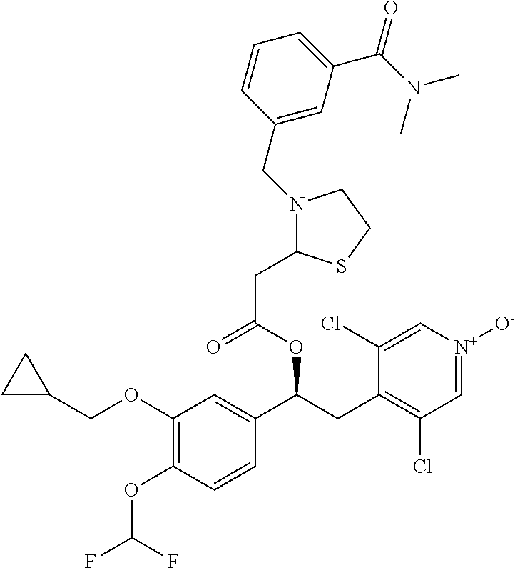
C1(OC(F)F)=C(OCC2CC2)C=C(C(CC2=C(Cl)C=[N+]([O-])C=C2Cl)OC(=O)CC2N(CC3=CC(C(N(C)C)=O)=CC=C3)CCS2)C=C1
